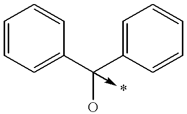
C1=CC=C(C(C2=CC=CC=C2)(O)->*)C=C1
